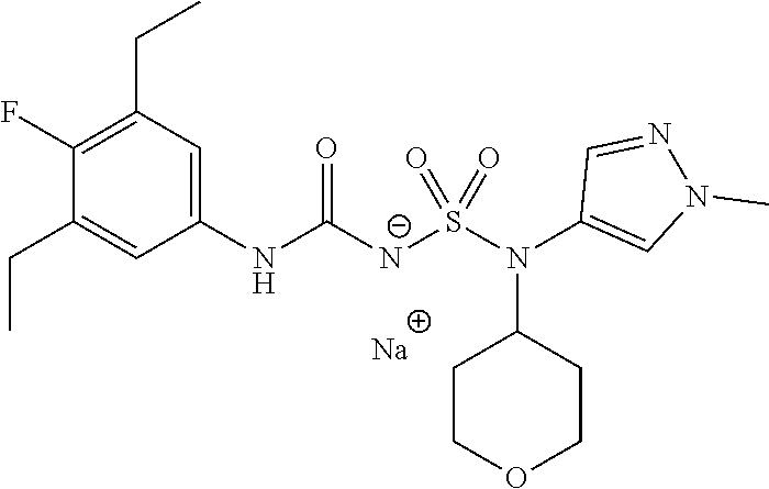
C1(NC([N-]S(N(C2=CN(C)N=C2)C2CCOCC2)(=O)=O)=O)=CC(CC)=C(F)C(CC)=C1.[Na]
